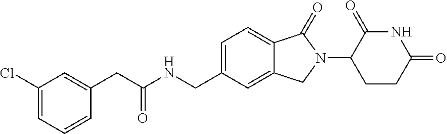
C1(CC(NCC2=CC=C3C(=C2)CN(C2CCC(=O)NC2=O)C3=O)=O)=CC(Cl)=CC=C1
